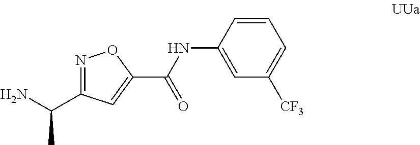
N1=C(C(N)C)C=C(C(NC2=CC([CF3])=CC=C2)=O)O1
